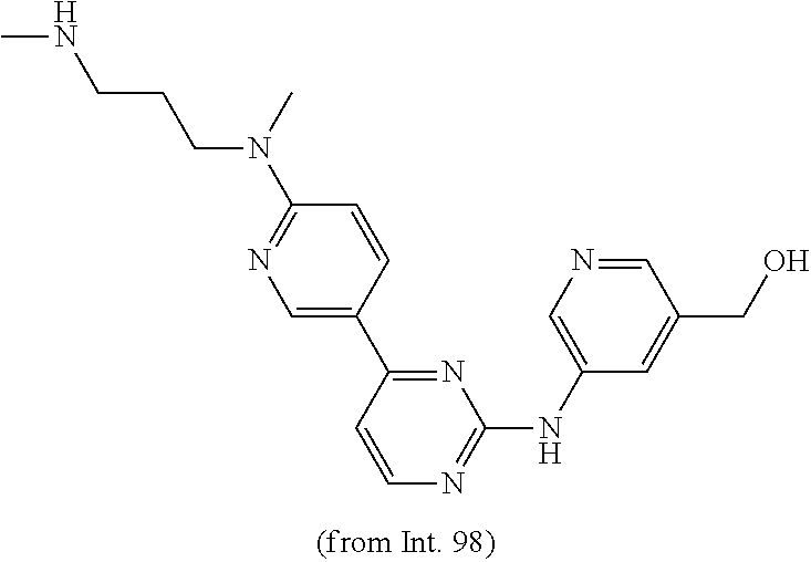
C1=C(C2=NC(NC3=CN=CC(CO)=C3)=NC=C2)C=CC(N(C)CCCNC)=N1
